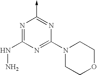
N1=C(NN)N=C(N2CCOCC2)N=C1->C
